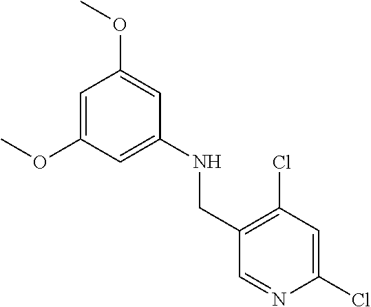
C1=C(OC)C=C(NCC2=C(Cl)C=C(Cl)N=C2)C=C1OC
